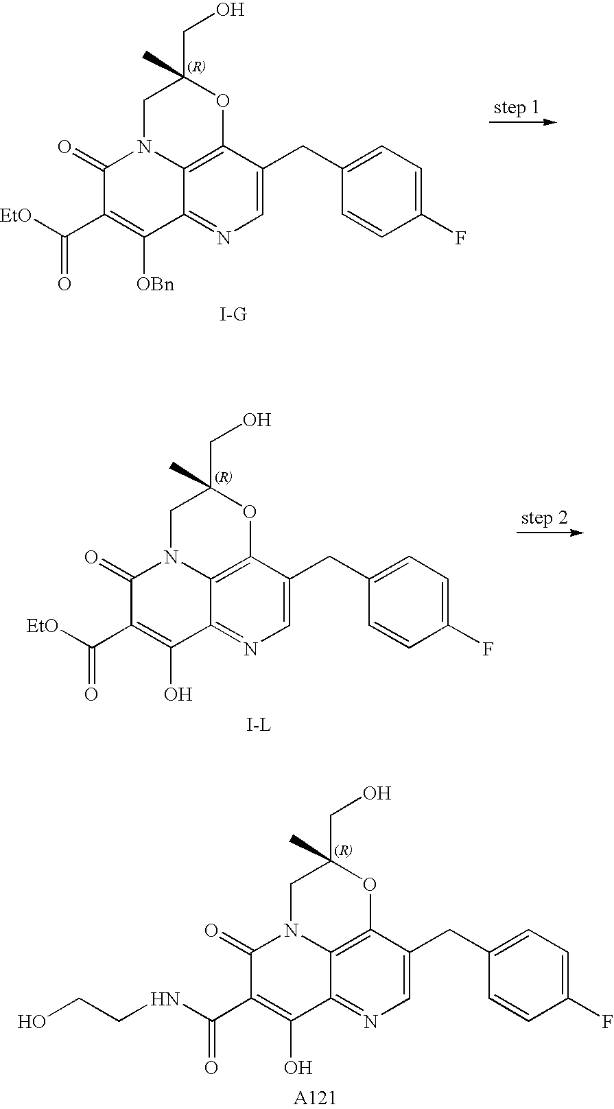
C12=C3C(CC4=CC=C(F)C=C4)=CN=C1C([OBn])=C(C([EtO])=O)C(=O)N2CC(CO)(C)O3.C12=C3C(CC4=CC=C(F)C=C4)=CN=C1C(O)=C(C([EtO])=O)C(=O)N2CC(CO)(C)O3.[I-L].C12=C3C(CC4=CC=C(F)C=C4)=CN=C1C(O)=C(C(NCCO)=O)C(=O)N2CC(CO)(C)O3.[A121]
